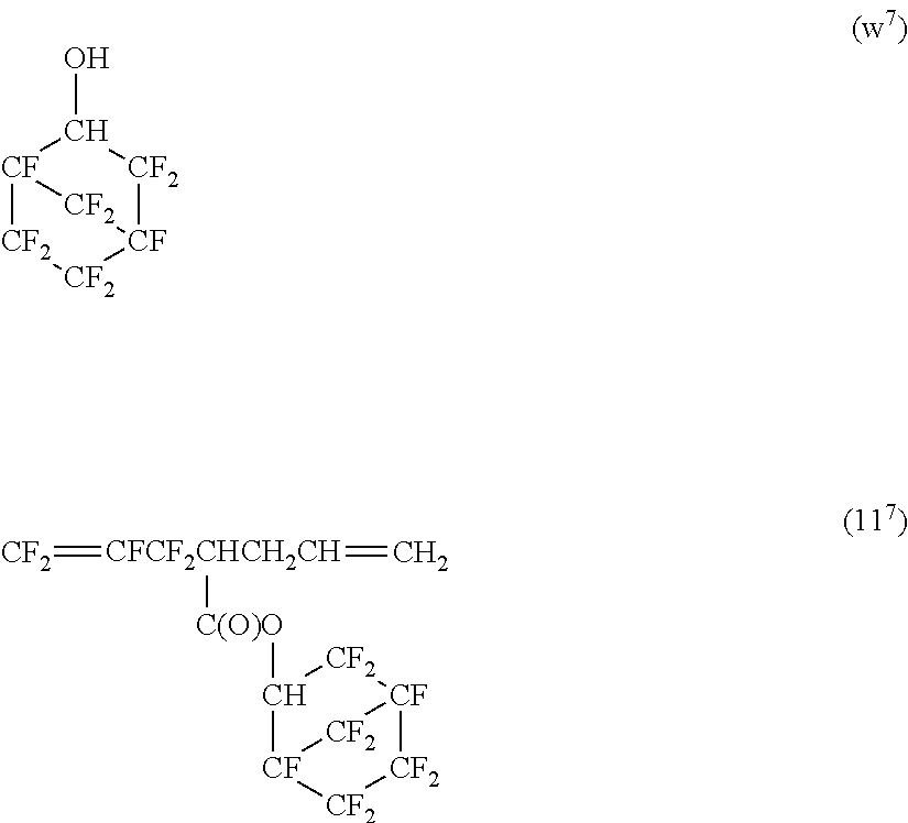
[CF]12[CF2][CF2][CF]([CF2]C1O)[CF2]2.C1([C(O)O][CFCF2CHCH2CH](=[CF2])=C)[CF]2[CF2][CF2][CF]([CF2]1)[CF2]2
